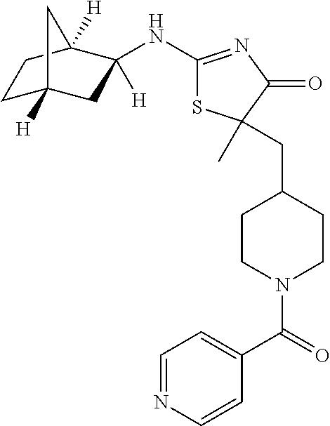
C1C2([H])CC(NC3=NC(=O)C(C)(CC4CCN(C(C5=CC=NC=C5)=O)CC4)S3)([H])C([H])(C1)C2
